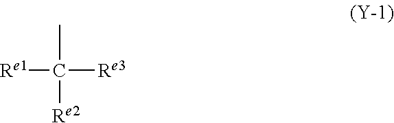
[Re1]C(C)([Re3])[Re2]
